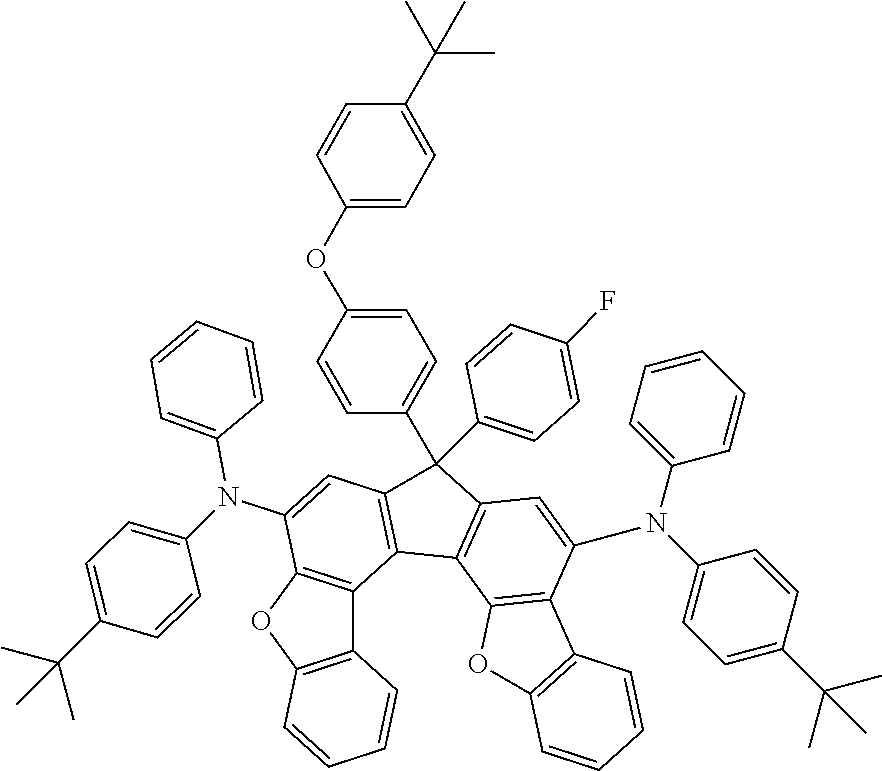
C1=CC(N(C2=CC=C(C(C)(C)C)C=C2)C2=CC3=C(C4=C(C3(C3=CC=C(OC5=CC=C(C(C)(C)C)C=C5)C=C3)C3=CC=C(F)C=C3)C=C(N(C3=CC=CC=C3)C3=CC=C(C(C)(C)C)C=C3)C3=C4OC4=C3C=CC=C4)C3=C2OC2=C3C=CC=C2)=CC=C1
